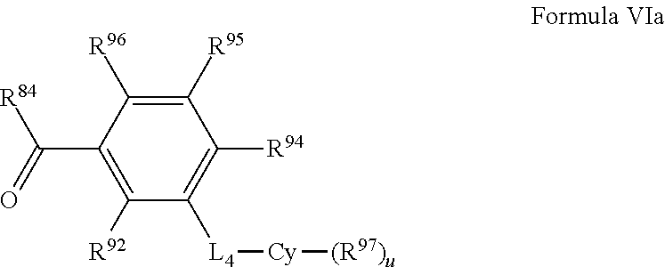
C1([R92])=C(C([R84])=O)C([R96])=C([R95])C([R94])=C1[L4][Cy][(R97)u]
